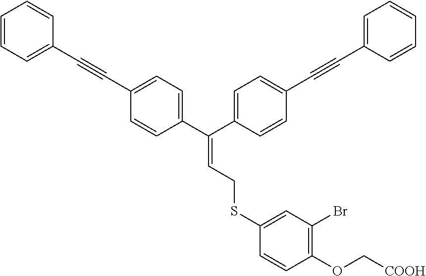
C1=CC=C(C#CC2=CC=C(C(C3=CC=C(C#CC4=CC=CC=C4)C=C3)=CCSC3=CC(Br)=C(OC[COOH])C=C3)C=C2)C=C1
